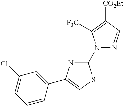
C1(N2N=CC([CO2Et])=C2[F3C])=NC(C2=CC(Cl)=CC=C2)=CS1
